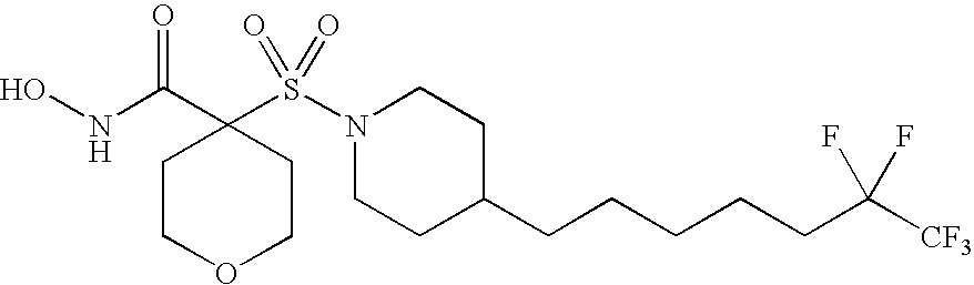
ONC(C1(S(N2CCC(CCCCCC([CF3])(F)F)CC2)(=O)=O)CCOCC1)=O
